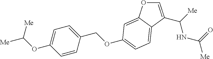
C1=C(C(NC(=O)[Me])[Me])C2=CC=C(OCC3=CC=C(OC([Me])[Me])C=C3)C=C2O1
